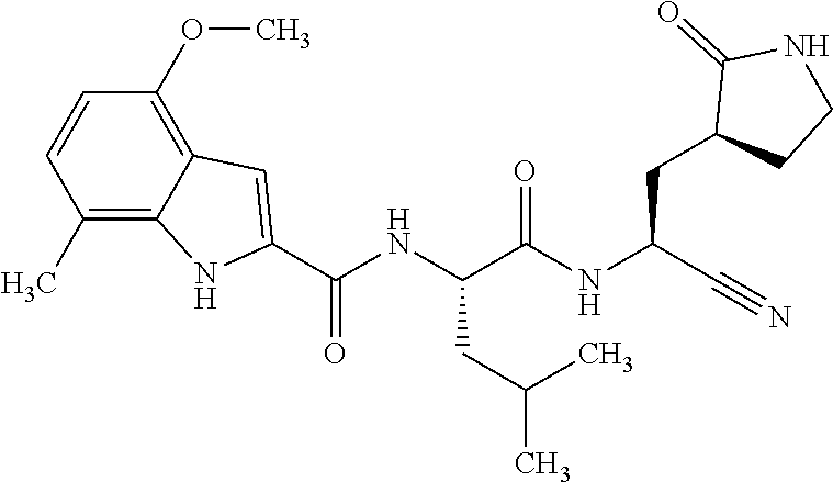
O=C(NC(C#N)CC1CCNC1=O)C(NC(C1=CC2=C(OC)C=CC(C)=C2N1)=O)CC(C)C
